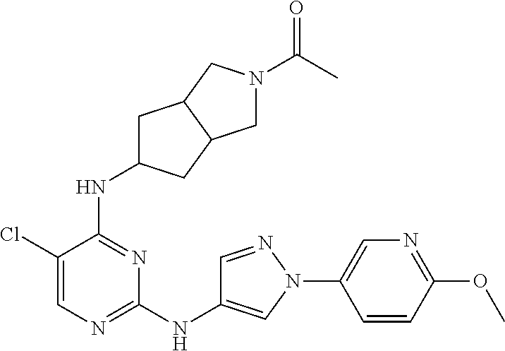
C1(NC2=CN(C3=CN=C(OC)C=C3)N=C2)=NC=C(Cl)C(NC2CC3C(C2)CN(C(C)=O)C3)=N1
